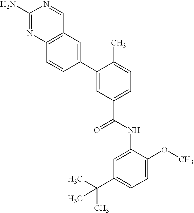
C12=C(N=C(N)N=C1)C=CC(C1=CC(C(=O)NC3=CC(C(C)(C)C)=CC=C3OC)=CC=C1C)=C2
